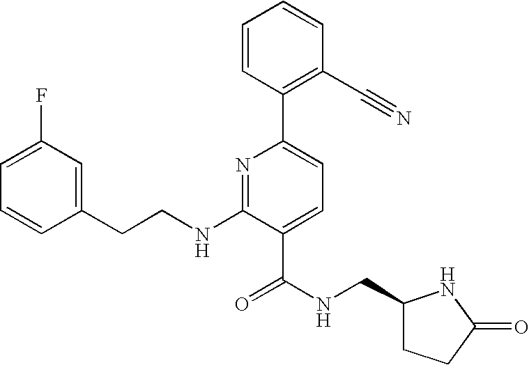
C1=CC(CCNC2=NC(C3=C(C#N)C=CC=C3)=CC=C2C(NCC2CCC(=O)N2)=O)=CC(F)=C1
